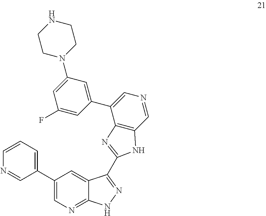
N1=CC(C2=CN=C3C(=C2)C(C2=NC4=C(C=NC=C4C4=CC(N5CCNCC5)=CC(F)=C4)N2)=NN3)=CC=C1
